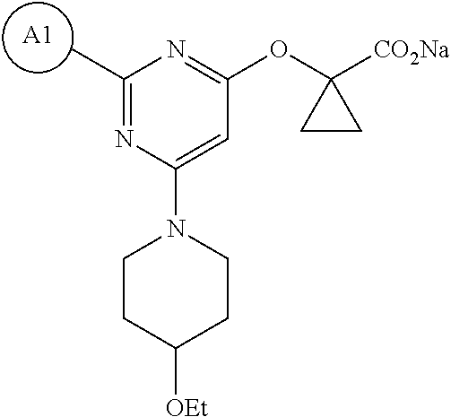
C1(C)=NC(N2CCC([OEt])CC2)=CC(OC2([CO2Na])CC2)=N1.[A1]
